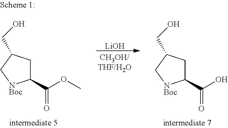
[LiOH].C1C(C(OC)=O)[NBoc]CC1CO.C1C(C(O)=O)[NBoc]CC1CO
